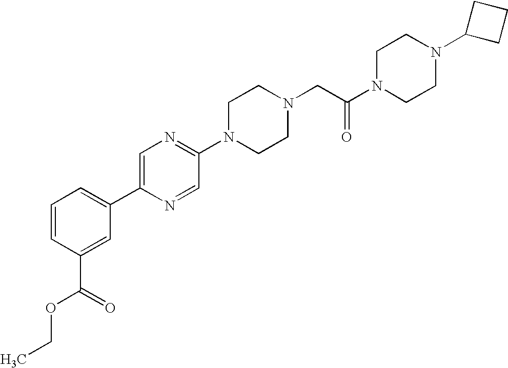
O=C(N1CCN(C2CCC2)CC1)CN1CCN(C2=NC=C(C3=CC=CC(C(OCC)=O)=C3)N=C2)CC1
